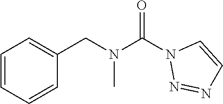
O=C(N1N=NC=C1)N(CC1=CC=CC=C1)C
